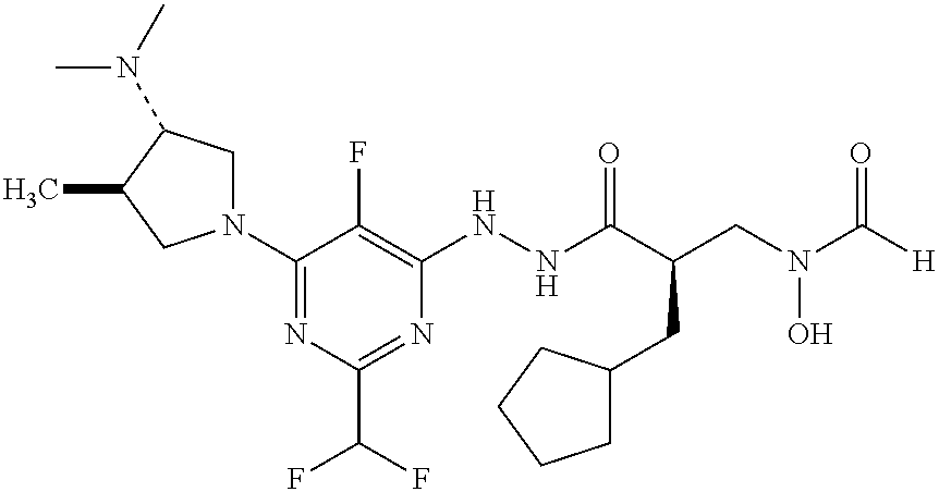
C1(N2CC(N(C)C)C(C)C2)=NC(C(F)F)=NC(NNC(C(CN(C([H])=O)O)CC2CCCC2)=O)=C1F
